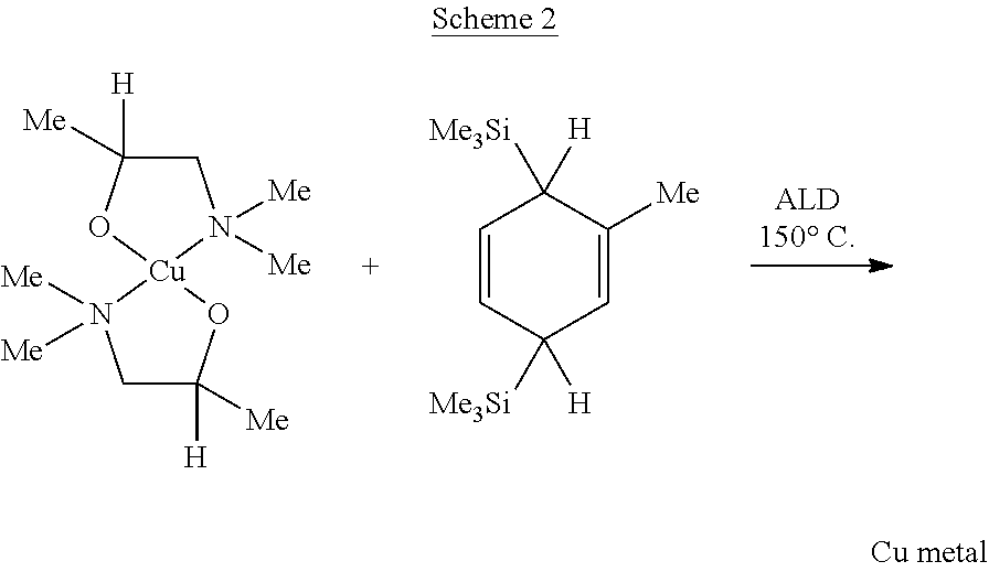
C1C([H])([Me])O[Cu]2(N1([Me])[Me])N([Me])([Me])CC([H])([Me])O2.C1=CC([Me3Si])([H])C=C([Me])C1([Me3Si])[H]
